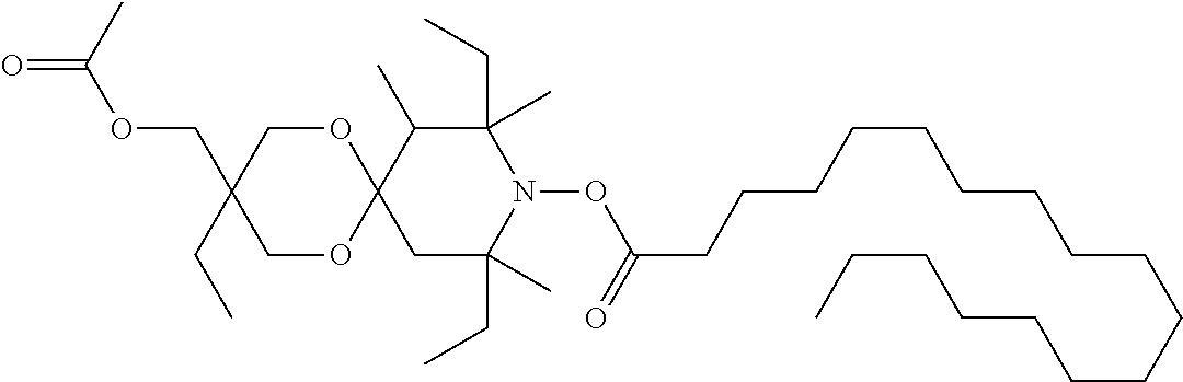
CC(OCC1(CC)COC2(CC(CC)(C)N(OC(CCCCCCCCCCCCCCCCC)=O)C(CC)(C)C2C)OC1)=O
